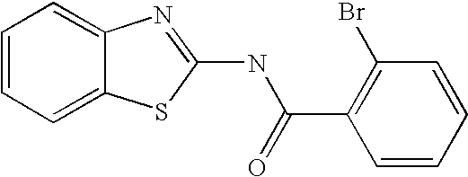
C1=CC=C2C(=C1)N=C(NC(C1=C(Br)C=CC=C1)=O)S2
